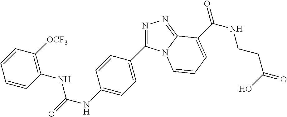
C1=CC(NC(NC2=CC=C(C3=NN=C4N3C=CC=C4C(NCCC(=O)O)=O)C=C2)=O)=C([OCF3])C=C1
